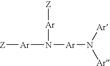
[Z][Ar]N([Ar]N([Ar])[Ar])[Ar][Z]
